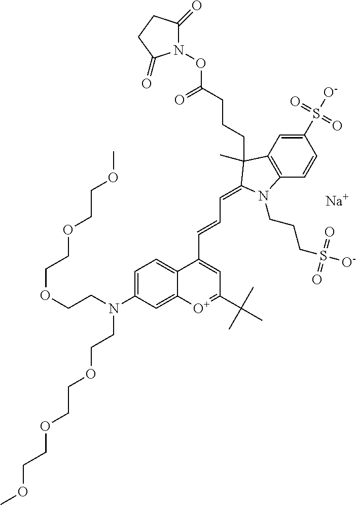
[Na].C1(S([O-])(=O)=O)=CC2=C(C=C1)N(CCCS(=O)(=O)[O-])C(=CC=CC1=CC(C(C)(C)C)=[O+]C3=CC(N(CCOCCOCCOC)CCOCCOCCOC)=CC=C31)C2(CCCC(ON1C(=O)CCC1=O)=O)C
